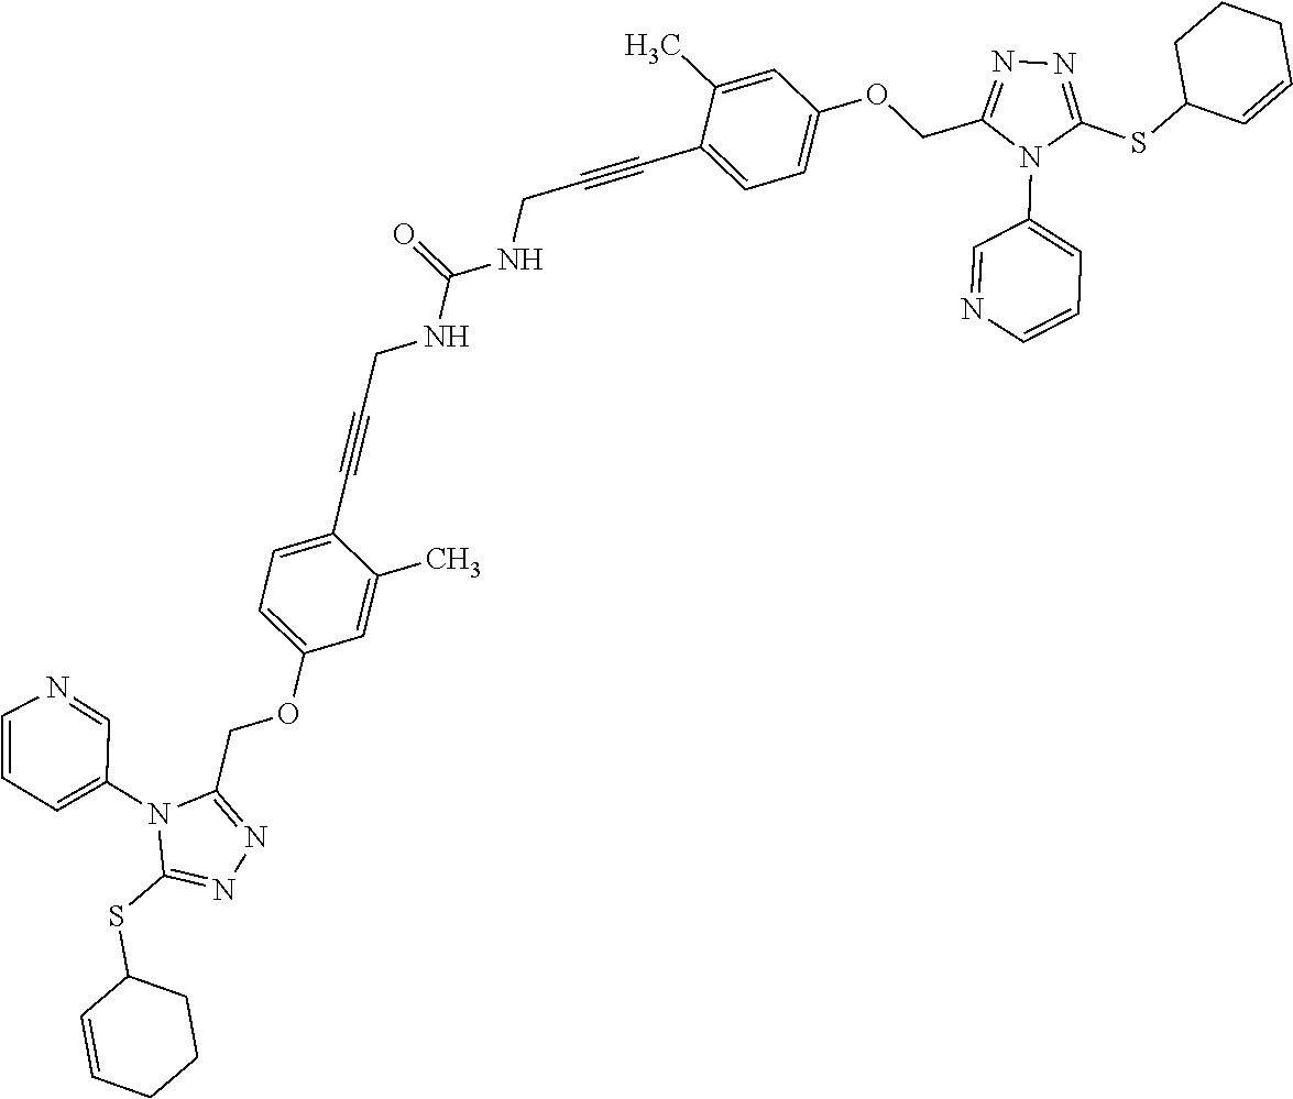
C1=C(C)C(C#CCNC(NCC#CC2=CC=C(OCC3=NN=C(SC4C=CCCC4)N3C3=CC=CN=C3)C=C2C)=O)=CC=C1OCC1=NN=C(SC2C=CCCC2)N1C1=CC=CN=C1
